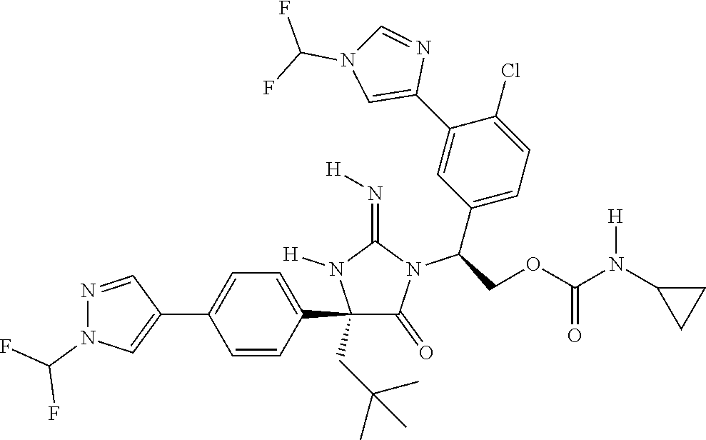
C1(C2=CC=C(C3=CN(C(F)F)N=C3)C=C2)(CC(C)(C)C)C(=O)N(C(C2=CC=C(Cl)C(C3=CN(C(F)F)C=N3)=C2)COC(N(C2CC2)[H])=O)C(=N[H])N1[H]
